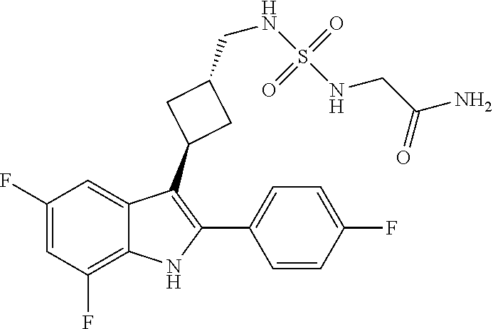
C1(F)=CC(F)=C2C(=C1)C(C1CC(CNS(=O)(=O)NCC(N)=O)C1)=C(C1=CC=C(F)C=C1)N2
